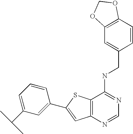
C12=C(N=CN=C1NCC1=CC3=C(C=C1)OCO3)C=C(C1=CC(C(C)C)=CC=C1)S2
